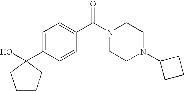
C1=CC(C(N2CCN(C3CCC3)CC2)=O)=CC=C1C1(O)CCCC1
